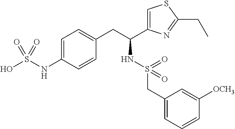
C1=C(NS(O)(=O)=O)C=CC(CC(NS(=O)(CC2=CC=CC([OCH3])=C2)=O)C2=CSC(CC)=N2)=C1
